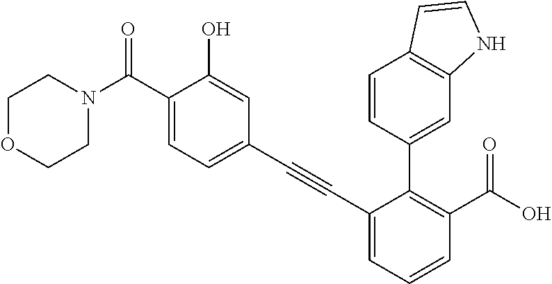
C1COCCN1C(C1=CC=C(C#CC2=CC=CC(C(=O)O)=C2C2=CC3=C(C=CN3)C=C2)C=C1O)=O
